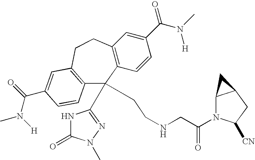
C12=C(C=CC(C(N(C)[H])=O)=C1)C(C1=NN(C)C(=O)N1)(CCNCC(N1C3C(CC1[CN])C3)=O)C1=C(CC2)C=C(C(N(C)[H])=O)C=C1
